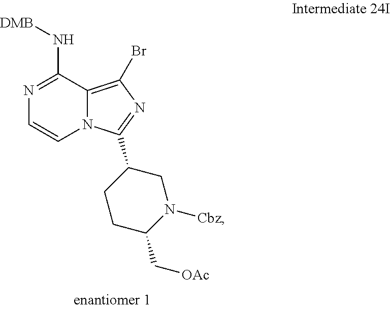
N1=C(N[DMB])C2=C(Br)N=C(C3CCC(C[OAc])N([Cbz])C3)N2C=C1
